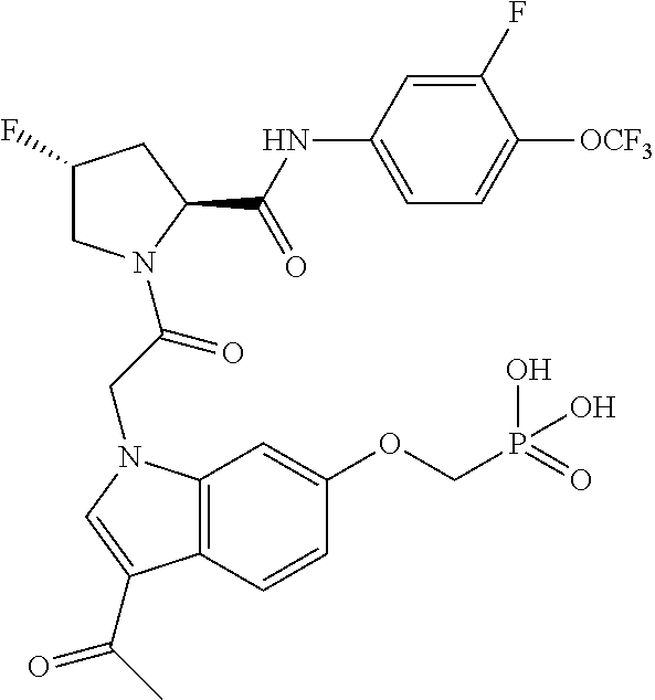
C1(NC(C2N(C(CN3C4=C(C=CC(OCP(=O)(O)O)=C4)C(C(C)=O)=C3)=O)CC(F)C2)=O)=CC=C([OCF3])C(F)=C1
